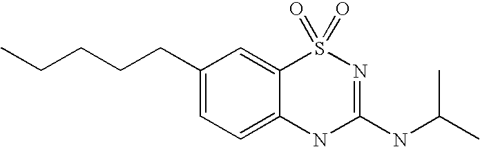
C1(CCCCC)=CC=C2C(=C1)S(=O)(=O)N=C(NC(C)C)N2
